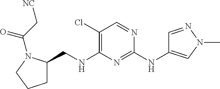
C1(Cl)=C(NCC2CCCN2C(C[NC])=O)N=C(NC2=CN(C)N=C2)N=C1
